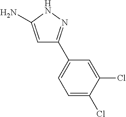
C1=C(N)NN=C1C1=CC=C(Cl)C(Cl)=C1
